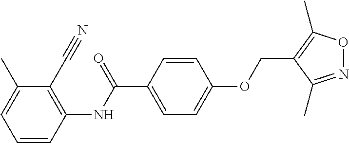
C1=CC(NC(C2=CC=C(OCC3=C(C)ON=C3C)C=C2)=O)=C(C#N)C(C)=C1
